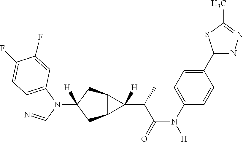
C12=C(N(C3([H])CC4C(C3)C4(C(C(N([H])C3=CC=C(C4=NN=C(C)S4)C=C3)=O)C)[H])C=N1)C=C(F)C(F)=C2
